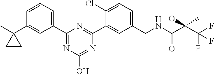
C1(CNC(C(C(F)(F)F)(OC)C)=O)=CC=C(Cl)C(C2=NC(C3=CC=CC(C4(C)CC4)=C3)=NC(O)=N2)=C1
